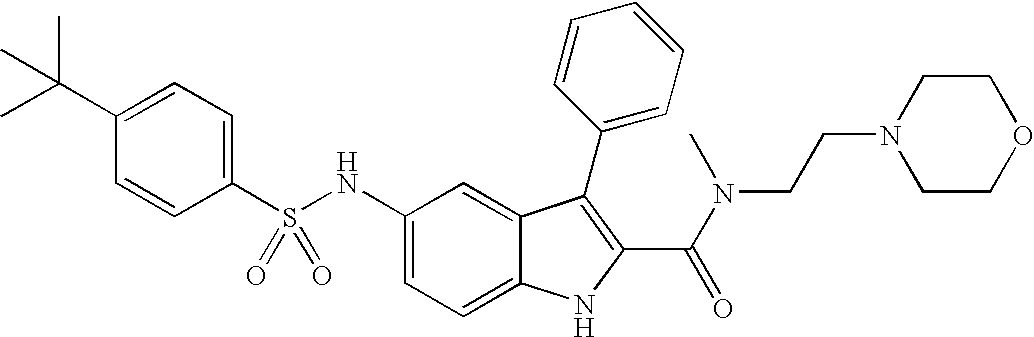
C1(C(C)(C)C)=CC=C(S(NC2=CC=C3C(=C2)C(C2=CC=CC=C2)=C(C(N(CCN2CCOCC2)C)=O)N3)(=O)=O)C=C1
